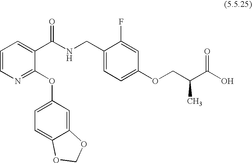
C1=CC=C(C(NCC2=CC=C(OCC(C(O)=O)C)C=C2F)=O)C(OC2=CC=C3C(=C2)OCO3)=N1
